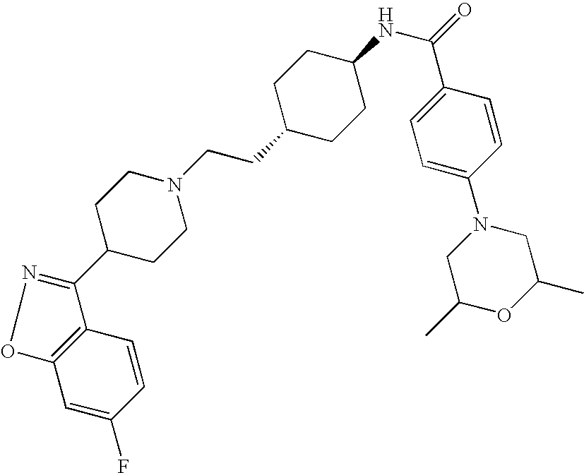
C12=C(C=CC(F)=C1)C(C1CCN(CCC3CCC(NC(=O)C4=CC=C(N5CC(C)OC(C)C5)C=C4)CC3)CC1)=NO2
